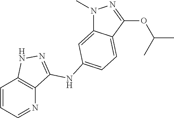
C1=CC=NC2=C1NN=C2NC1=CC=C2C(=C1)N(C)N=C2OC(C)C
